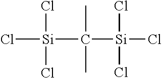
[Si](C([Si](Cl)(Cl)Cl)(C)C)(Cl)(Cl)Cl
